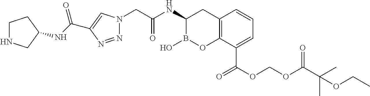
N1=NC(C(NC2CNCC2)=O)=CN1CC(NC1B(O)OC2=C(C1)C=CC=C2C(OCOC(C(C)(C)OCC)=O)=O)=O
